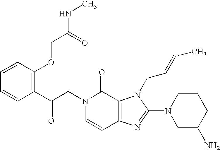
C(N1C=CC2=C(C1=O)N(CC=CC)C(N1CC(N)CCC1)=N2)C(C1=C(OCC(NC)=O)C=CC=C1)=O
